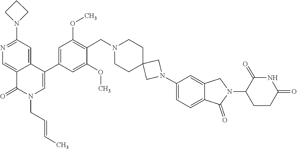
C(=CCN1C(=O)C2=CN=C(N3CCC3)C=C2C(C2=CC(OC)=C(CN3CCC4(CN(C5=CC=C6C(=C5)CN(C5CCC(=O)NC5=O)C6=O)C4)CC3)C(OC)=C2)=C1)C
